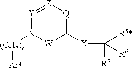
[Y]1=[Z][Q]=C([X]C([R7])([R6])[R5*])[W]N1[(CH2)r][Ar*]
